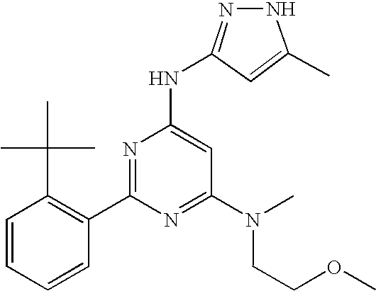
C1(C2=NC(NC3=NNC(C)=C3)=CC(N(CCOC)C)=N2)=C(C(C)(C)C)C=CC=C1
